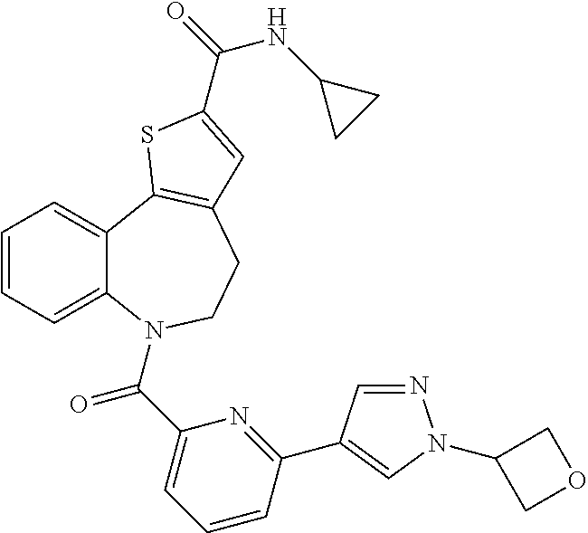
C1=CC=C2C(=C1)C1=C(CCN2C(C2=CC=CC(C3=CN(C4COC4)N=C3)=N2)=O)C=C(C(=O)NC2CC2)S1
